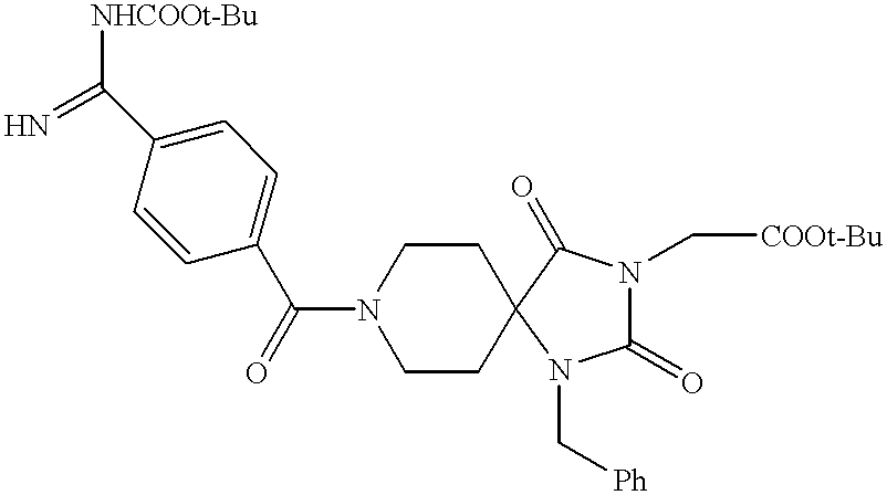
C1(C([NHCOOt-Bu])=N)=CC=C(C(=O)N2CCC3(CC2)C(=O)N(C[COOt-Bu])C(=O)N3C[Ph])C=C1
